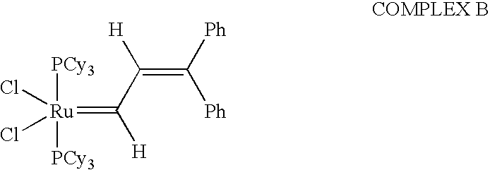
[PCy3][Ru]([PCy3])(Cl)(Cl)=C(C([H])=C([Ph])[Ph])[H]
